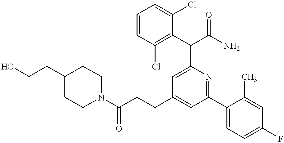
C(CCC1=CC(C2=CC=C(F)C=C2C)=NC(C(C2=C(Cl)C=CC=C2Cl)C(N)=O)=C1)(=O)N1CCC(CCO)CC1
